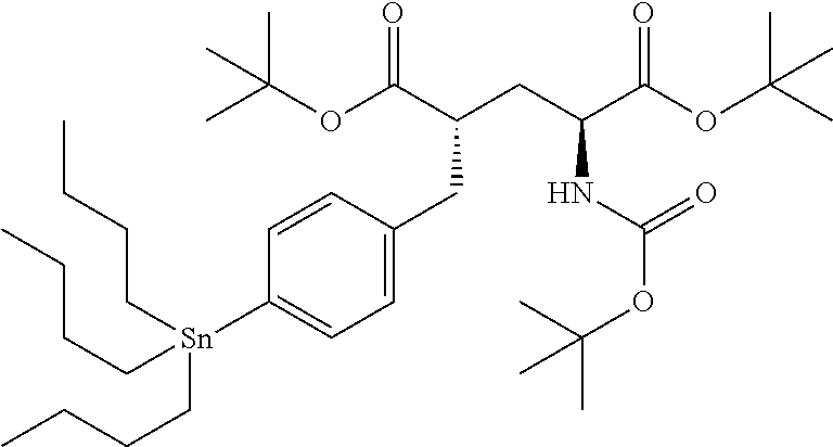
CC(OC(C(CC(C(OC(C)(C)C)=O)NC(OC(C)(C)C)=O)CC1=CC=C([Sn](CCCC)(CCCC)CCCC)C=C1)=O)(C)C
